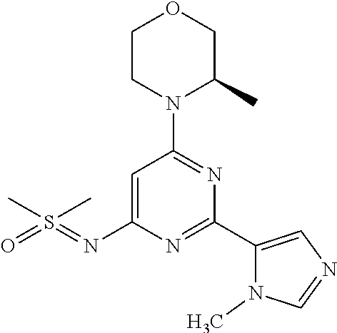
C1=C(N=S(=O)(C)C)N=C(C2=CN=CN2C)N=C1N1C(C)COCC1
